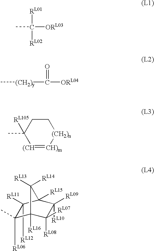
CC([ORL03])([RL01])[RL02].C[(CH2)y]C([ORL04])=O.C1C(C)([RL105])[(CH]=[CH)m][(CH2)n]C1.C1([RL12])([RL11])C([RL06])(C)C2([RL16])C([RL08])([RL07])C([RL09])([RL10])C1([RL15])C2([RL13])[RL14]
